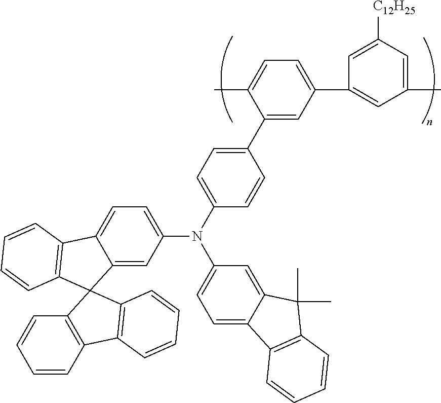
C12=CC(N(C3=CC=C(C4=CC(C5=CC(C)=CC([C12H25])=C5)=CC=C4C)C=C3)C3=CC=C4C(=C3)C(C)(C)C3=C4C=CC=C3)=CC=C1C1=C(C=CC=C1)C21C2=C(C=CC=C2)C2=C1C=CC=C2
